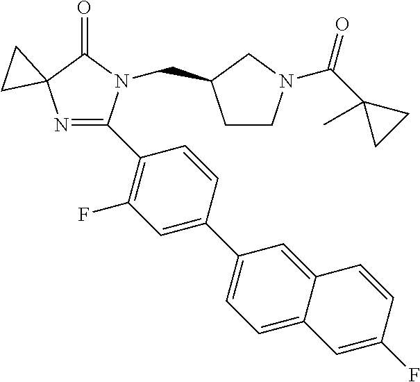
N1=C(C2=C(F)C=C(C3=CC=C4C(=C3)C=CC(F)=C4)C=C2)N(CC2CCN(C(C3(C)CC3)=O)C2)C(=O)C12CC2
